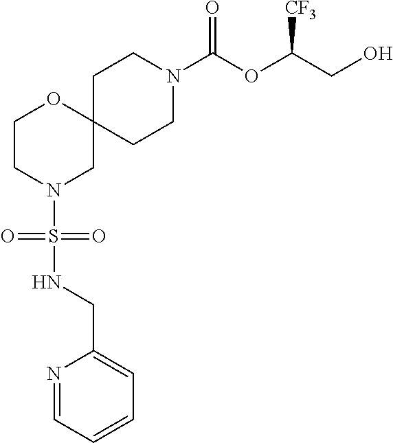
C12(CCN(C(OC(CO)[CF3])=O)CC1)OCCN(S(NCC1=CC=CC=N1)(=O)=O)C2
